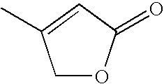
C1OC(=O)C=C1C
